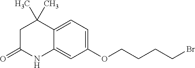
C1(OCCCCBr)=CC=C2C(=C1)NC(=O)CC2(C)C
